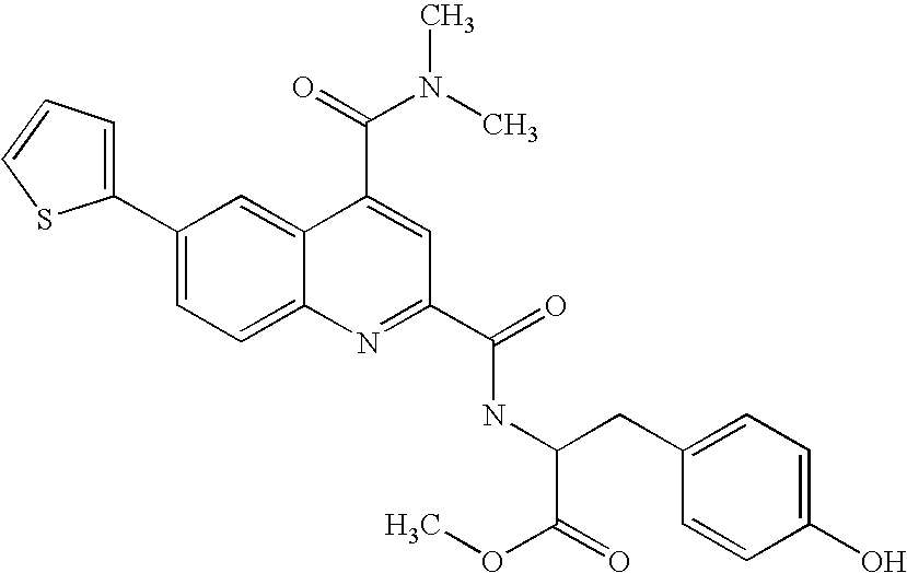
C1(C2=CC=C3C(=C2)C(C(=O)N(C)C)=CC(C(=O)NC(CC2=CC=C(O)C=C2)C(=O)OC)=N3)=CC=CS1
